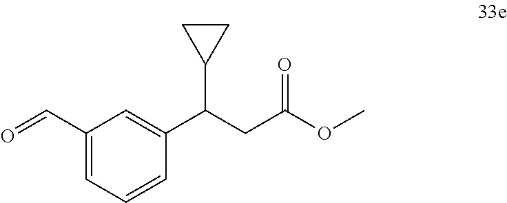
C1(C=O)=CC=CC(C(CC(OC)=O)C2CC2)=C1
